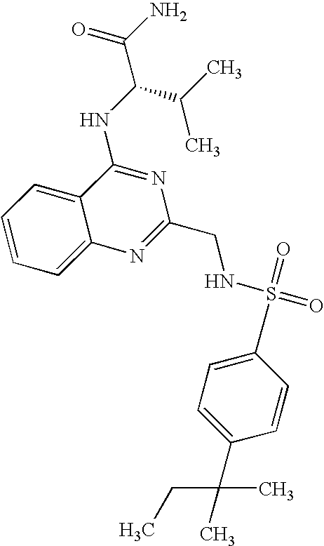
C12=CC=CC=C1C(NC(C(N)=O)C(C)C)=NC(CNS(=O)(C1=CC=C(C(CC)(C)C)C=C1)=O)=N2
